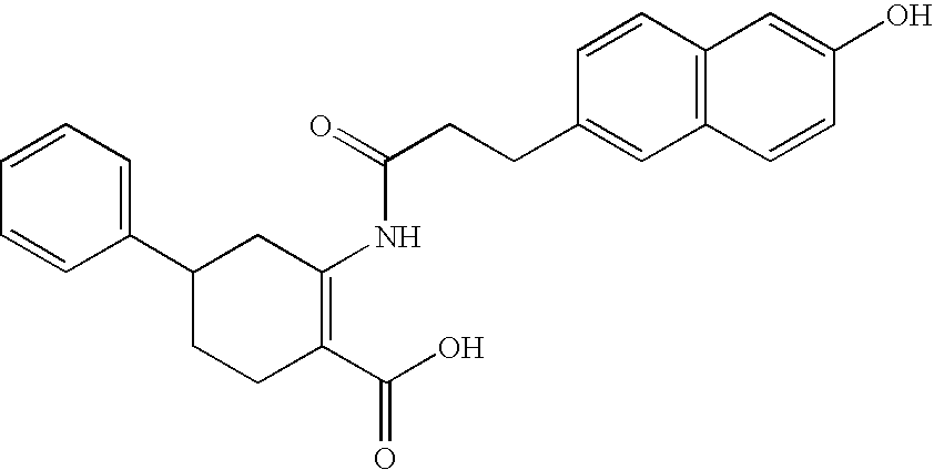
C1(C2CCC(C(O)=O)=C(NC(=O)CCC3=CC4=C(C=C3)C=C(O)C=C4)C2)=CC=CC=C1
